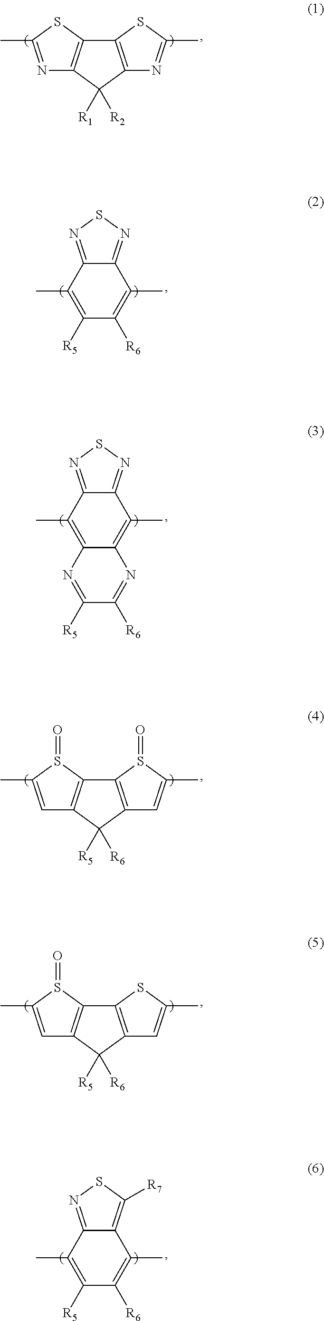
N1=C(C)SC2=C1C([R1])([R2])C1=C2SC(C)=N1.C12=NSN=C1C(C)=C([R6])C([R5])=C2C.C12=NSN=C1C(C)=C1C(=C2C)N=C([R5])C([R6])=N1.C1=C(C)S(=O)C2=C1C([R5])([R6])C1=C2S(=O)C(C)=C1.C1=C(C)S(=O)C2=C1C([R5])([R6])C1=C2SC(C)=C1.C12=NSC([R7])=C1C(C)=C([R6])C([R5])=C2C
